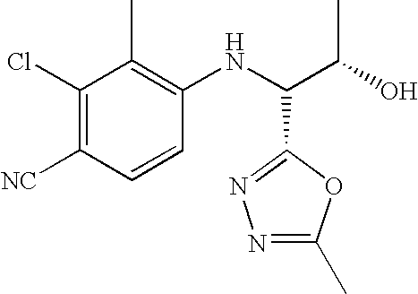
C1(Cl)=C([NC])C=CC(NC(C(O)C)C2=NN=C(C)O2)=C1C
